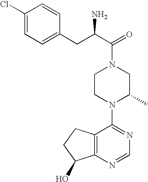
C12=C(N=CN=C1N1C(C)CN(C(=O)C(N)CC3=CC=C(Cl)C=C3)CC1)C(O)CC2
